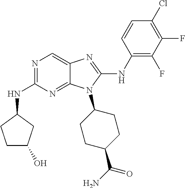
N1=C(NC2CCC(O)C2)N=C2C(=C1)N=C(NC1=C(F)C(F)=C(Cl)C=C1)N2C1CCC(C(N)=O)CC1
